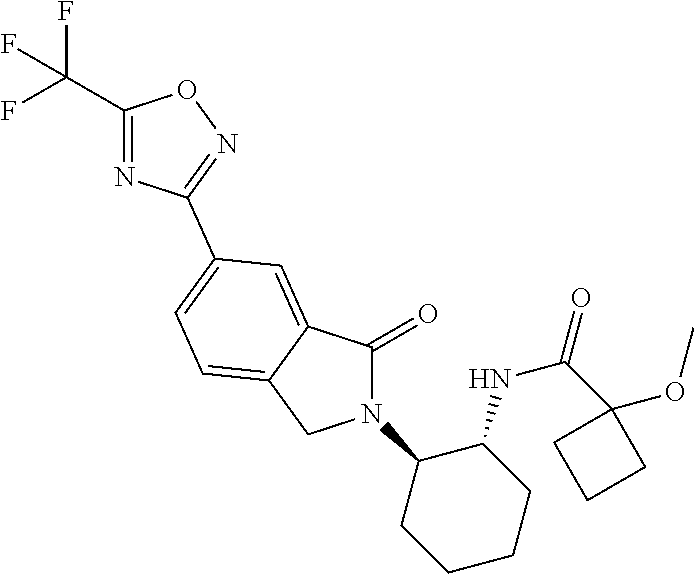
C1(=O)N(C2CCCCC2NC(C2(OC)CCC2)=O)CC2=CC=C(C3=NOC(C(F)(F)F)=N3)C=C12
